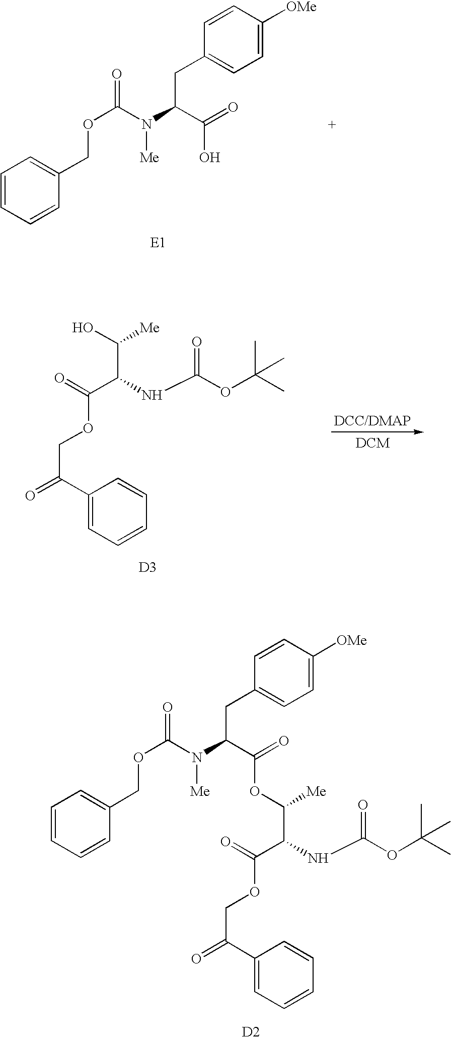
C1=CC=CC(COC(N(C(C(O)=O)CC2=CC=C([OMe])C=C2)[Me])=O)=C1.[D3].C1(C(=O)COC(=O)C(C([Me])O)NC(OC(C)(C)C)=O)=CC=CC=C1.[D2].C1(C(=O)COC(=O)C(C([Me])OC(C(N(C(OCC2=CC=CC=C2)=O)[Me])CC2=CC=C([OMe])C=C2)=O)NC(OC(C)(C)C)=O)=CC=CC=C1
